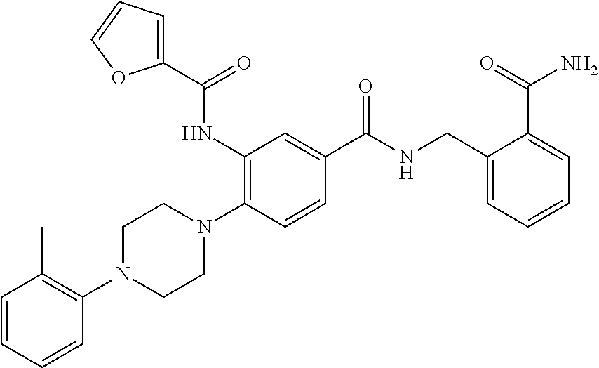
N1(C2=C(C)C=CC=C2)CCN(C2=C(NC(C3=CC=CO3)=O)C=C(C(NCC3=CC=CC=C3C(N)=O)=O)C=C2)CC1
